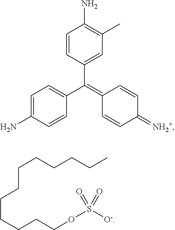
C1=CC(C(C2=CC=C(N)C=C2)=C2C=CC(=[NH2+])C=C2)=CC(C)=C1N.C(CCCCC)CCCCCCOS([O-])(=O)=O
